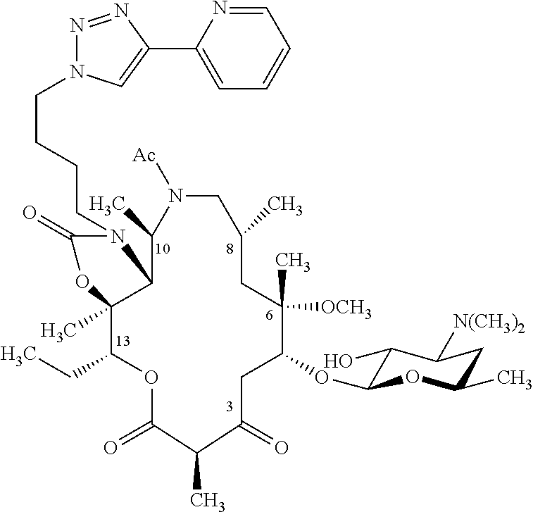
C(CCCN1C(=O)OC2(C)C(CC)OC(=O)C(C)C(=O)CC(OC3C(O)C([N(CH3)2])CC(C)O3)C(C)([OCH3])CC(C)CN([Ac])C(C)C12)N1N=NC(C2=CC=CC=N2)=C1
